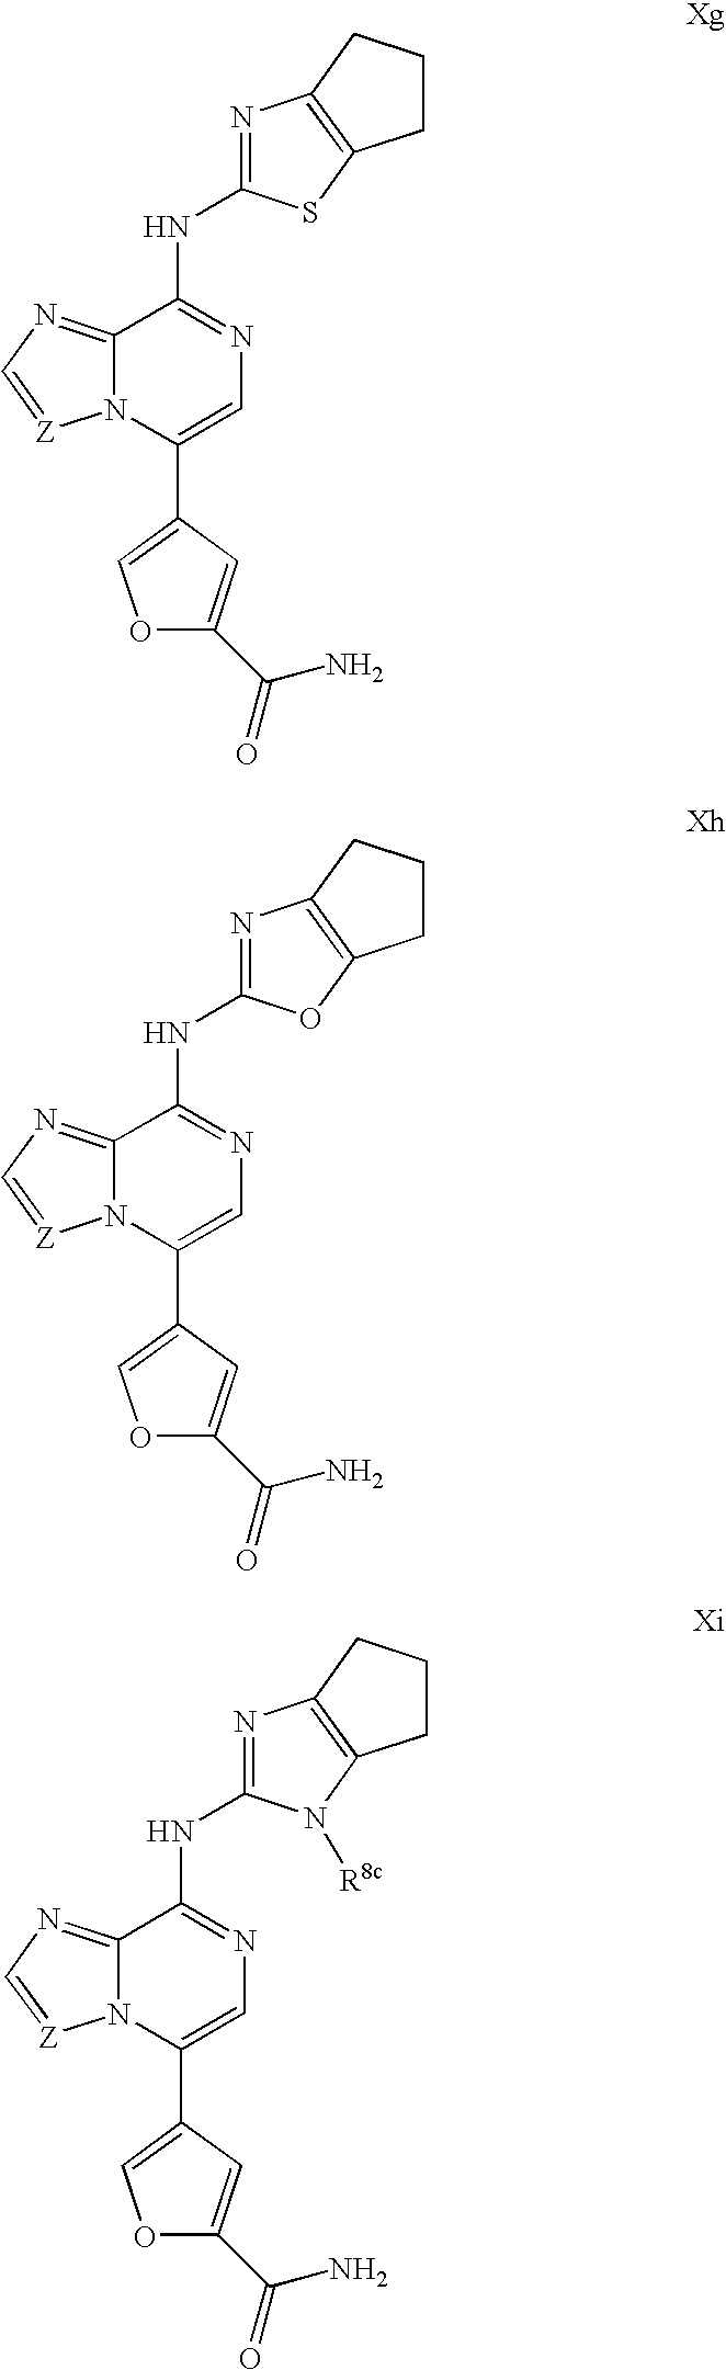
C12=NC=[Z]N1C(C1=COC(C(N)=O)=C1)=CN=C2NC1=NC2=C(S1)CCC2.C12=NC=[Z]N1C(C1=COC(C(N)=O)=C1)=CN=C2NC1=NC2=C(O1)CCC2.C12=NC=[Z]N1C(C1=COC(C(N)=O)=C1)=CN=C2NC1=NC2=C(N1[R8c])CCC2
